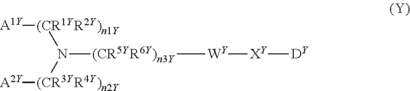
[A1Y][(CR1YR2Y)n1Y]N([(CR5YR6Y)n3Y][WY][XY][DY])[(CR3YR4Y)n2Y][A2Y]
